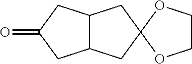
C12C(CC(=O)C1)CC1(C2)OCCO1
